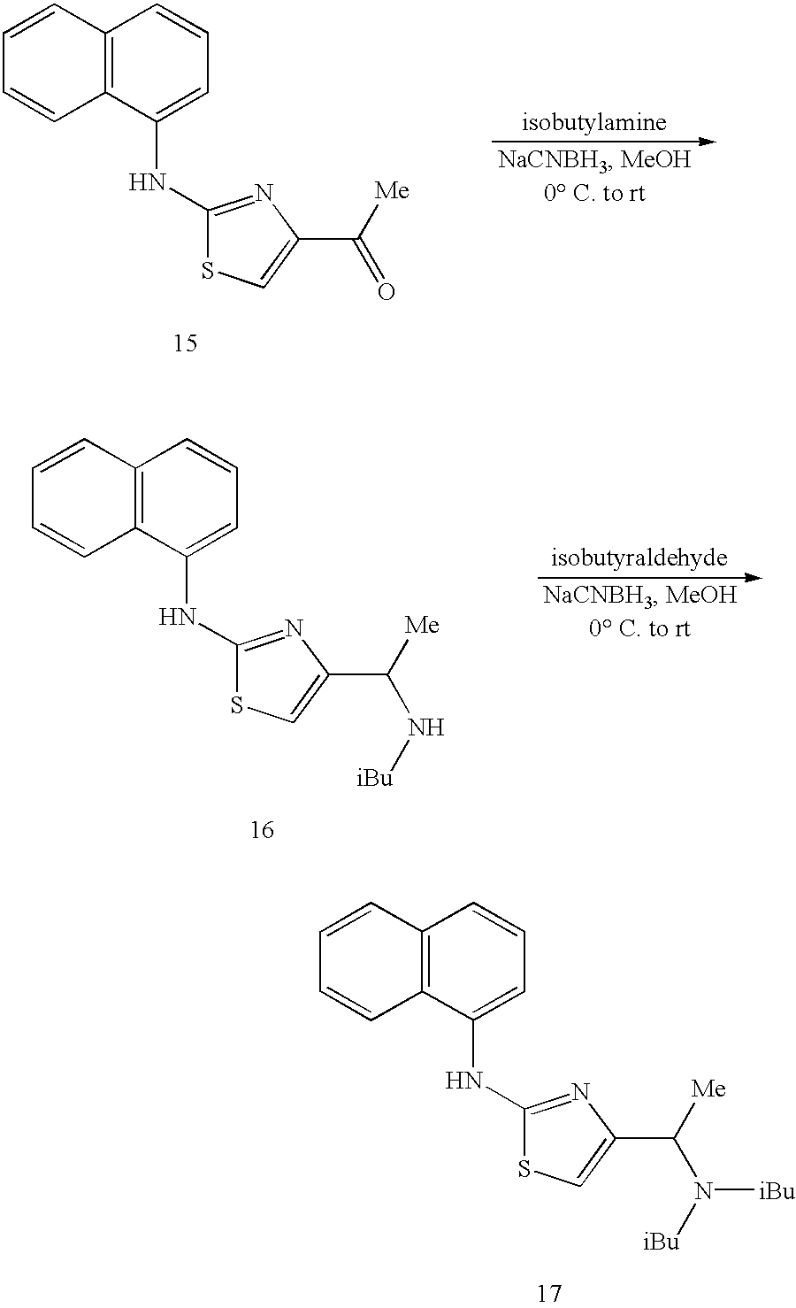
C12=C(C(NC3=NC(C(N([iBu])[iBu])[Me])=CS3)=CC=C1)C=CC=C2.C12=C(C(NC3=NC(C([Me])=O)=CS3)=CC=C1)C=CC=C2.C12=C(C(NC3=NC(C(N[iBu])[Me])=CS3)=CC=C1)C=CC=C2
